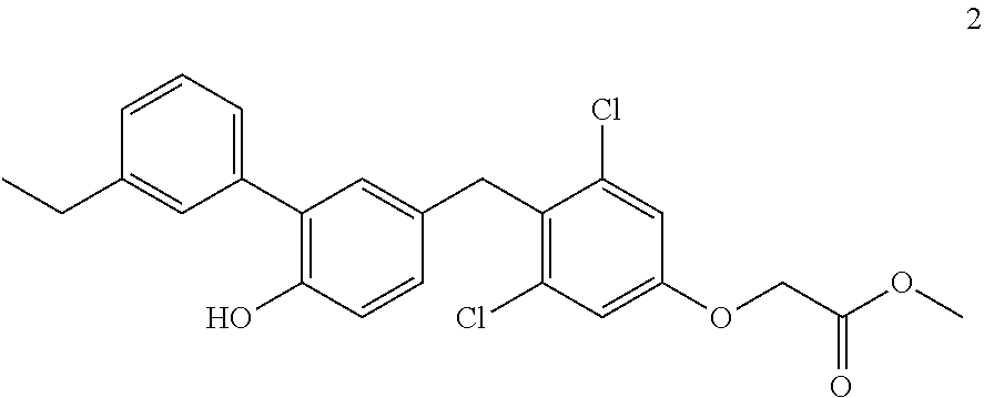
C1=CC=C(C2=C(O)C=CC(CC3=C(Cl)C=C(OCC(OC)=O)C=C3Cl)=C2)C=C1CC
